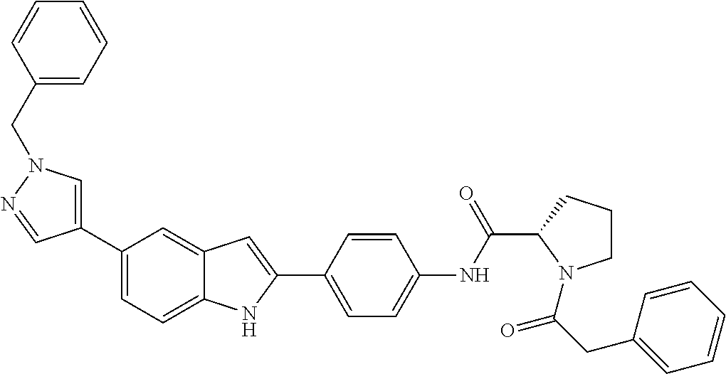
C1(C2=CN(CC3=CC=CC=C3)N=C2)=CC=C2C(=C1)C=C(C1=CC=C(NC(C3N(C(CC4=CC=CC=C4)=O)CCC3)=O)C=C1)N2
